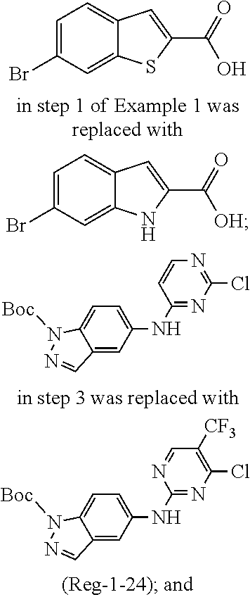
C1=C(Br)C=C2C(=C1)C=C(C(=O)[OH])N2.C1=C(Br)C=C2C(=C1)C=C(C(=O)O)S2.C12=CC(NC3=NC(Cl)=C([CF3])C=N3)=CC=C1N([Boc])N=C2.N(C1=NC(Cl)=NC=C1)C1=CC=C2C(=C1)C=NN2[Boc]
